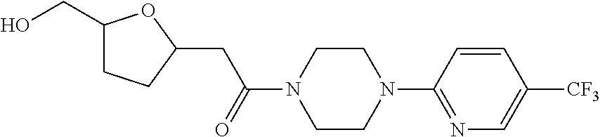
OCC1CCC(CC(N2CCN(C3=NC=C([CF3])C=C3)CC2)=O)O1
